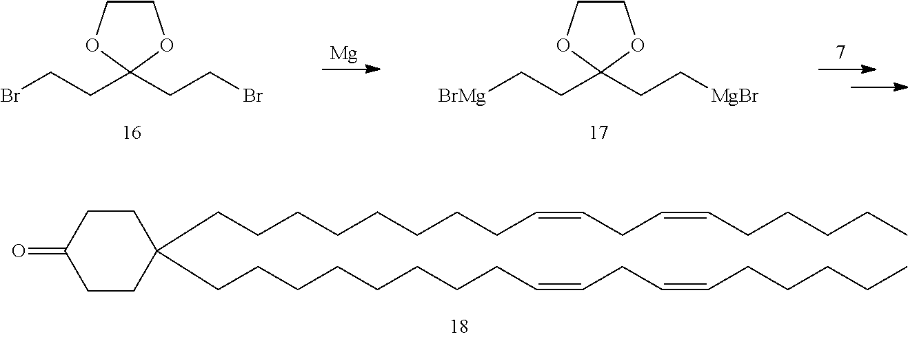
C(=CCC=CCCCCC)CCCCCCCCC1(CCCCCCCCC=CCC=CCCCCC)CCC(=O)CC1.[Mg].C1COC(CC[BrMg])(CC[MgBr])O1.C1COC(CCBr)(CCBr)O1
